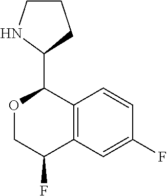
C12=C(C=CC(F)=C1)C(C1CCCN1)OCC2F
